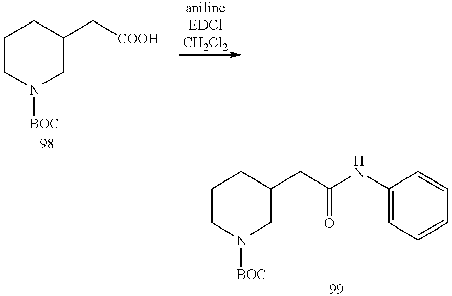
C1CN([BOC])CC(C[COOH])C1.C1CN([BOC])CC(CC(NC2=CC=CC=C2)=O)C1
